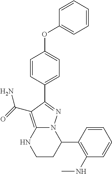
C1=CC(C2N3C(=C(C(=O)N)C(C4=CC=C(OC5=CC=CC=C5)C=C4)=N3)NCC2)=C(NC)C=C1
